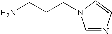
C1=NC=CN1CCCN
